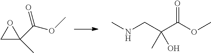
C(C(C(OC)=O)(C)O)NC.C1(C(OC)=O)(C)OC1
